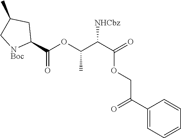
C1(C(COC(=O)C(C(OC(=O)C2CC(C)C[NBoc]2)C)[NHCbz])=O)=CC=CC=C1
